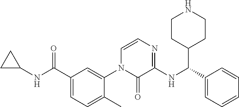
C1C(NC(C2=CC=C(C)C(N3C(=O)C(NC(C4=CC=CC=C4)C4CCNCC4)=NC=C3)=C2)=O)C1
